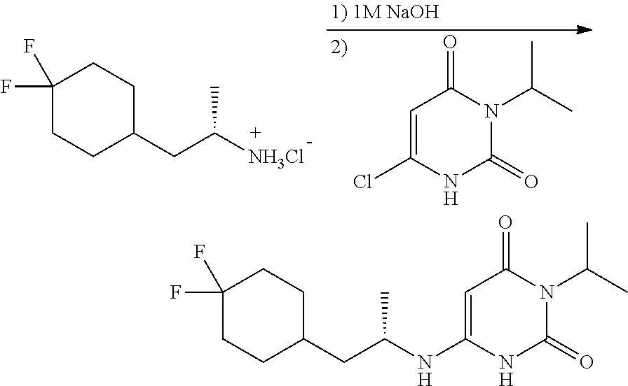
C1=C(Cl)NC(=O)N(C(C)C)C1=O.C1(F)(F)CCC(CC([NH3Cl])C)CC1.C1(F)(F)CCC(CC(NC2=CC(=O)N(C(C)C)C(=O)N2)C)CC1
